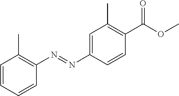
C1=CC(C)=C(N=NC2=CC(C)=C(C(OC)=O)C=C2)C=C1
